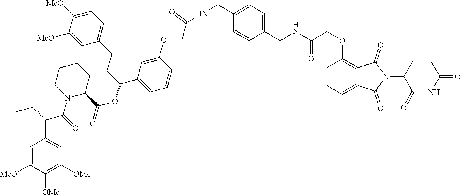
C1=C(OCC(=O)NCC2=CC=C(CNC(COC3=C4C(=CC=C3)C(=O)N(C3C(=O)NC(=O)CC3)C4=O)=O)C=C2)C=CC=C1C(CCC1=CC=C([MeO])C([MeO])=C1)OC(=O)C1CCCCN1C(C(C1=CC([OMe])=C([OMe])C([MeO])=C1)CC)=O
